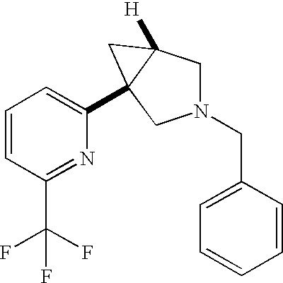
N1(CC2=CC=CC=C2)CC2([H])C(C3=CC=CC(C(F)(F)F)=N3)(C1)C2
